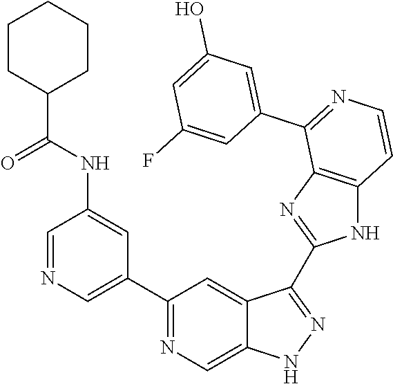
C1(C2=CN=CC(NC(C3CCCCC3)=O)=C2)=NC=C2C(=C1)C(C1=NC3=C(N1)C=CN=C3C1=CC(O)=CC(F)=C1)=NN2
